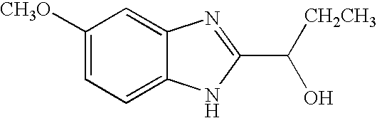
C1([CH3O])=CC=C2C(=C1)N=C(C(O)[CH2CH3])N2
